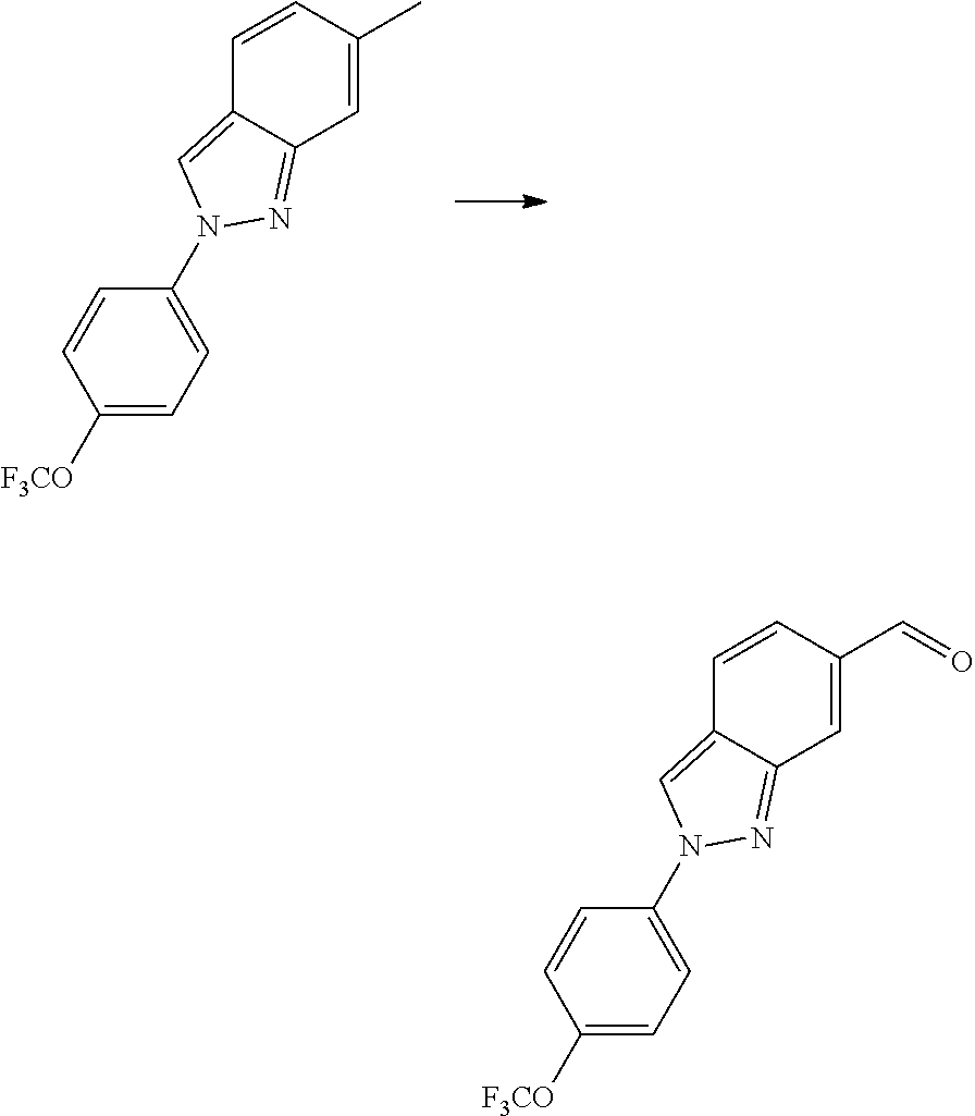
C1=CC2=CN(C3=CC=C([F3CO])C=C3)N=C2C=C1C.C1=CC2=CN(C3=CC=C([F3CO])C=C3)N=C2C=C1C=O
